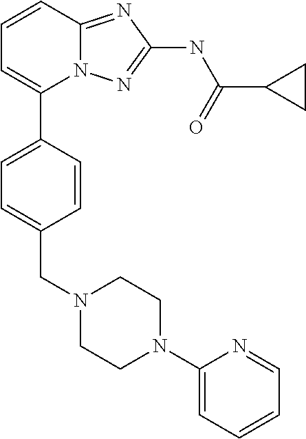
C1=CC2=NC(NC(C3CC3)=O)=NN2C(C2=CC=C(CN3CCN(C4=CC=CC=N4)CC3)C=C2)=C1
